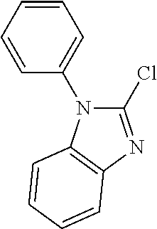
C1(Cl)=NC2=C(N1C1=CC=CC=C1)C=CC=C2
